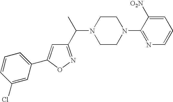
C1(Cl)=CC(C2=CC(C(C)N3CCN(C4=NC=CC=C4[O2N])CC3)=NO2)=CC=C1
